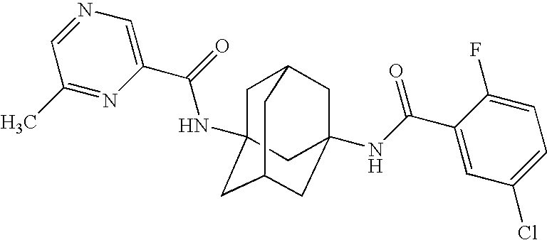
C1C2(NC(C3=CN=CC(C)=N3)=O)CC3CC(NC(C4=CC(Cl)=CC=C4F)=O)(CC1C3)C2
